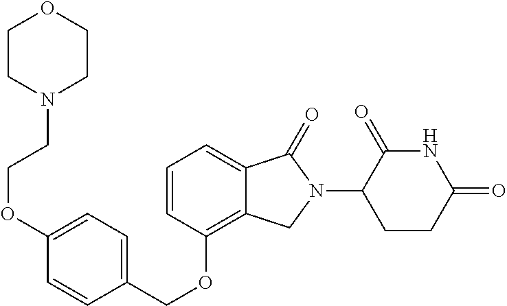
C(OC1=C2C(=CC=C1)C(=O)N(C1C(=O)NC(=O)CC1)C2)C1=CC=C(OCCN2CCOCC2)C=C1
